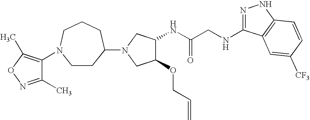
C(C(NC1C(OCC=C)CN(C2CCN(C3=C(C)ON=C3C)CCC2)C1)=O)NC1=NNC2=C1C=C([CF3])C=C2
